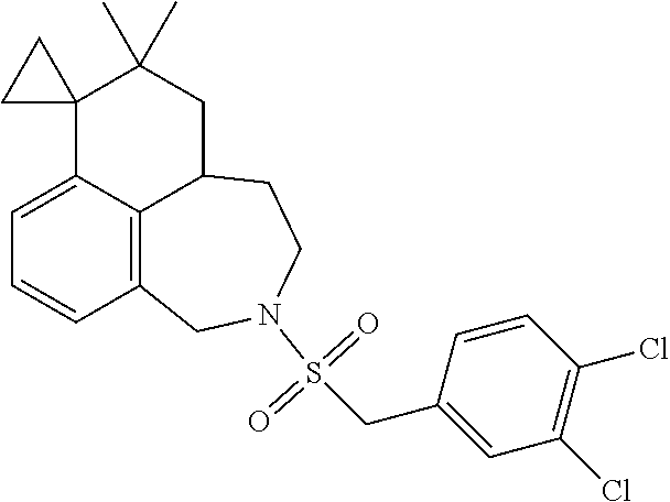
C1=C2C3=C(C=C1)CN(S(CC1=CC(Cl)=C(Cl)C=C1)(=O)=O)CCC3CC(C)(C)C21CC1
